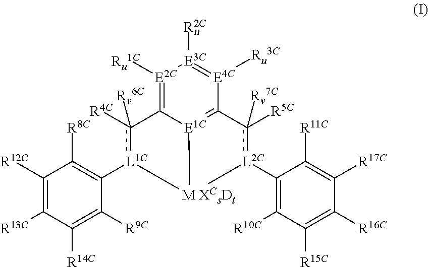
C1([R12C])=C([R13C])C([R14C])=C([R9C])C([L1C]2c([R4C])([Rv6C])C3=[E2C]([Ru1C])[E3C]([R2C])=[E4C]([Ru3C])C4=[E1C]3[M XCsDt]2[L2C](C2=C([R10C])C([R15C])=C([R16C])C([R17C])=C2[R11C])c4([R5C])[Rv7C])=C1[R8C]
